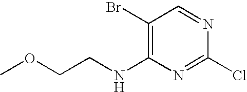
COCCNC1=C(Br)C=NC(Cl)=N1
